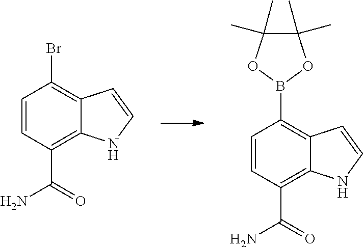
C1=CC(C(N)=O)=C2C(=C1Br)C=CN2.C1=CC(C(N)=O)=C2C(=C1B1OC(C)(C)C(C)(C)O1)C=CN2
